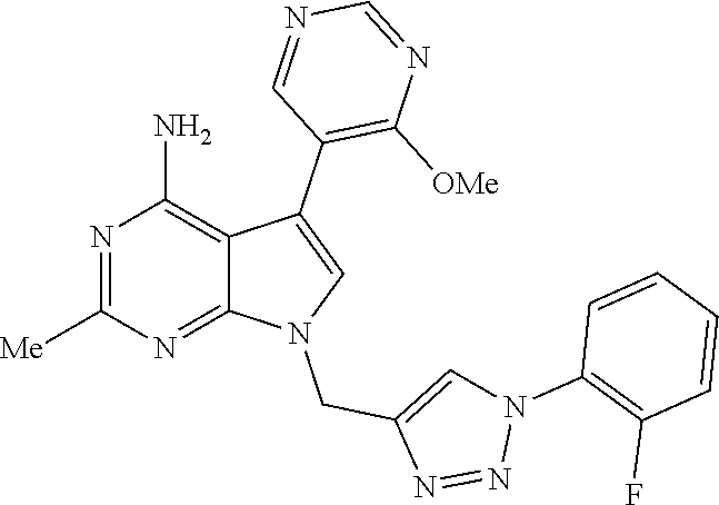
N1=C([Me])N=C2C(=C1N)C(C1=C([OMe])N=CN=C1)=CN2CC1=CN(C2=C(F)C=CC=C2)N=N1
